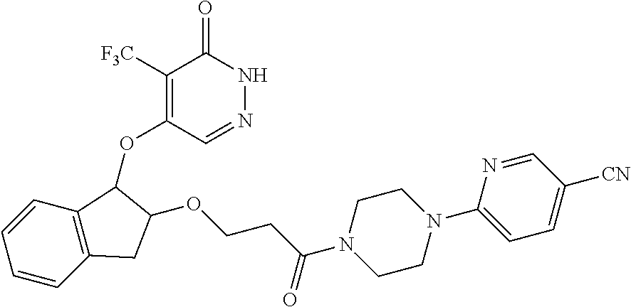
C1([F3C])=C(OC2C3=C(C=CC=C3)CC2OCCC(N2CCN(C3=CC=C([CN])C=N3)CC2)=O)C=NNC1=O
